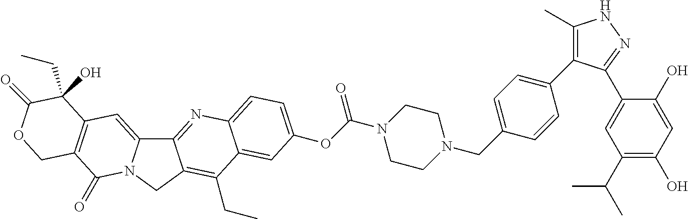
C12=NC3=CC=C(OC(N4CCN(CC5=CC=C(C6=C(C)NN=C6C6=CC(C(C)C)=C(O)C=C6O)C=C5)CC4)=O)C=C3C(CC)=C1CN1C2=CC2=C(C1=O)COC(=O)C2(O)CC
